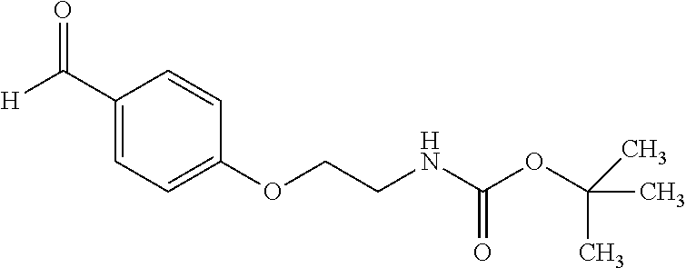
C1(C([H])=O)=CC=C(OCCNC(OC(C)(C)C)=O)C=C1
